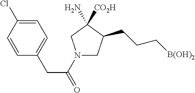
N1(C(=O)CC2=CC=C(Cl)C=C2)CC(CCC[B(OH)2])C(N)([CO2H])C1
